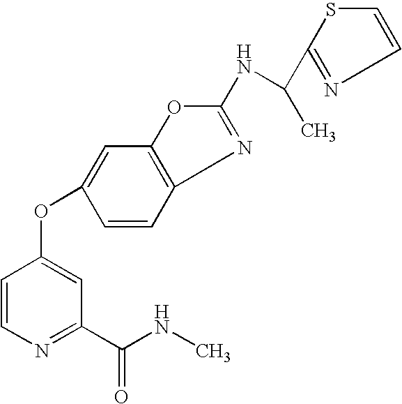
C1=CC2=C(C=C1OC1=CC(C(NC)=O)=NC=C1)OC(NC(C1=NC=CS1)C)=N2
